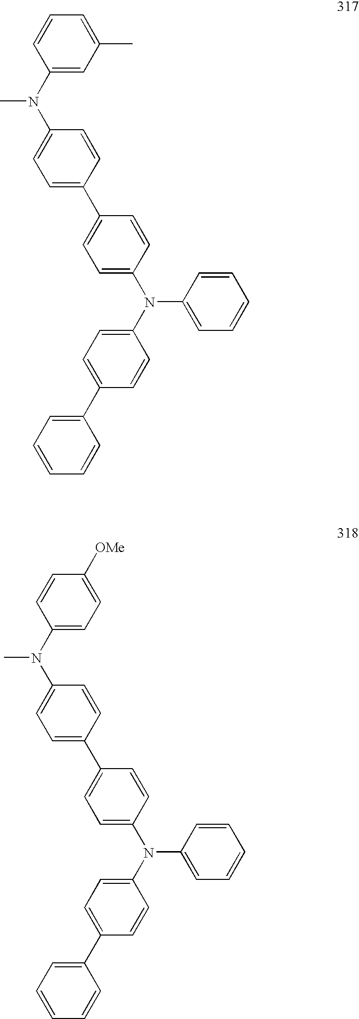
C1=C(N(C2=CC=C(C3=CC=C(N(C4=CC=C(C5=CC=CC=C5)C=C4)C4=CC=CC=C4)C=C3)C=C2)C)C=CC=C1C.C1=C(N(C2=CC=C(C3=CC=C(N(C4=CC=C(C5=CC=CC=C5)C=C4)C4=CC=CC=C4)C=C3)C=C2)C)C=CC([OMe])=C1
